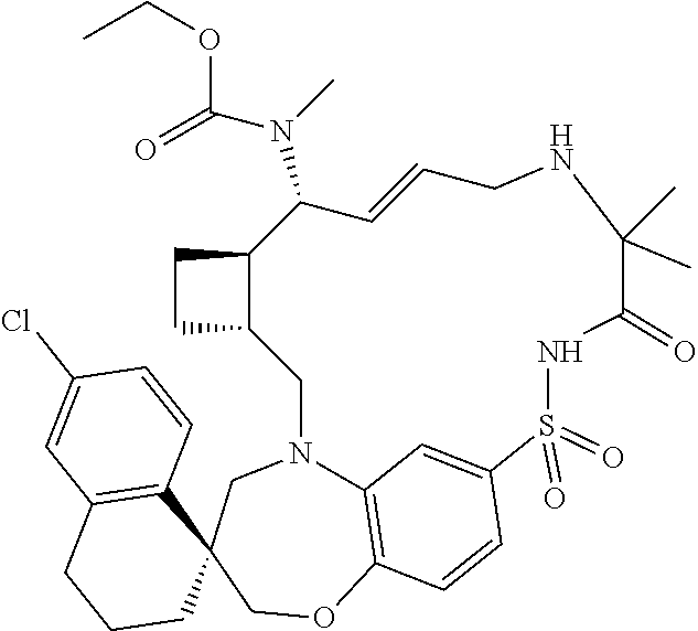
C12=C3OCC4(CN1CC1C(CC1)C(N(C(OCC)=O)C)C=CCNC(C)(C)C(=O)NS(=O)(=O)C(=C2)C=C3)C1=C(CCC4)C=C(Cl)C=C1
